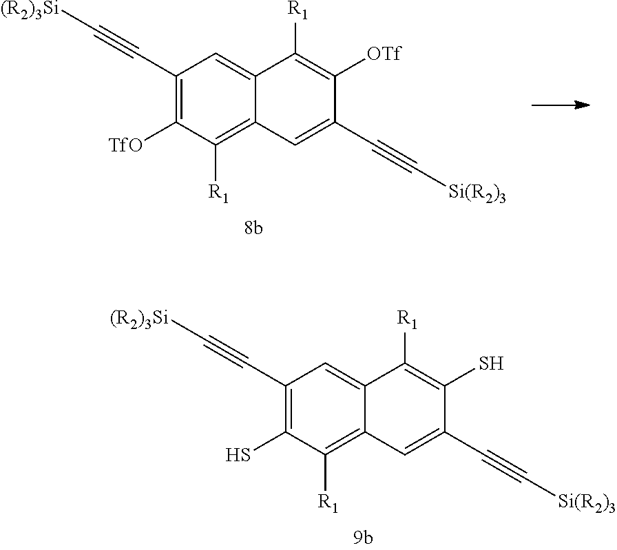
C1(C#C[(R2)3Si])=C([TfO])C([R1])=C2C(=C1)C([R1])=C([OTf])C(C#C[Si(R2)3])=C2.C1(C#C[(R2)3Si])=C(S)C([R1])=C2C(=C1)C([R1])=C(S)C(C#C[Si(R2)3])=C2
